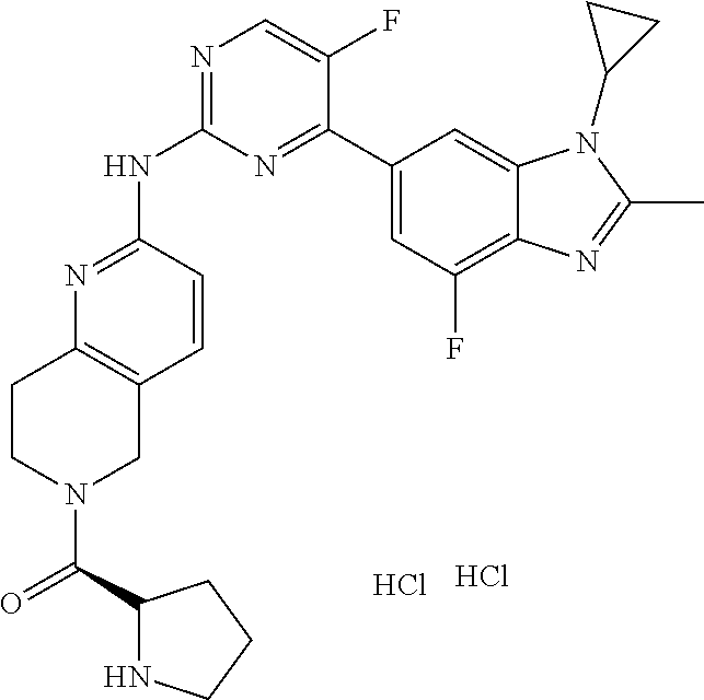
N1=C(NC2=NC=C(F)C(C3=CC(F)=C4C(=C3)N(C3CC3)C(C)=N4)=N2)C=CC2=C1CCN(C(C1NCCC1)=O)C2.Cl.Cl
